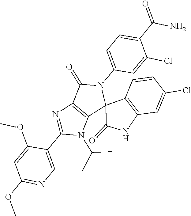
C12=C(C(=O)N(C3=CC=C(C(N)=O)C(Cl)=C3)C13C(=O)NC1=C3C=CC(Cl)=C1)N=C(C1=CN=C(OC)C=C1OC)N2C(C)C
